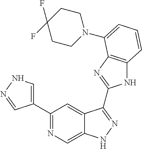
C1(C2=NC=C3C(=C2)C(C2=NC4=C(N2)C=CC=C4N2CCC(F)(F)CC2)=NN3)=CNN=C1
